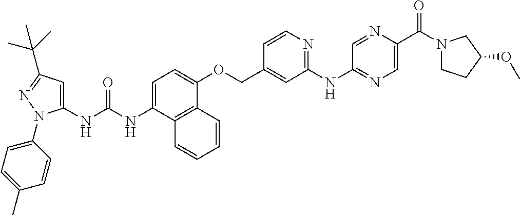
N(C1=CC=C(OCC2=CC(NC3=NC=C(C(N4CCC(OC)C4)=O)N=C3)=NC=C2)C2=C1C=CC=C2)C(NC1=CC(C(C)(C)C)=NN1C1=CC=C(C)C=C1)=O
